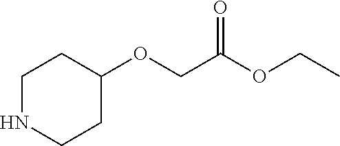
C1NCCC(OCC(OCC)=O)C1
